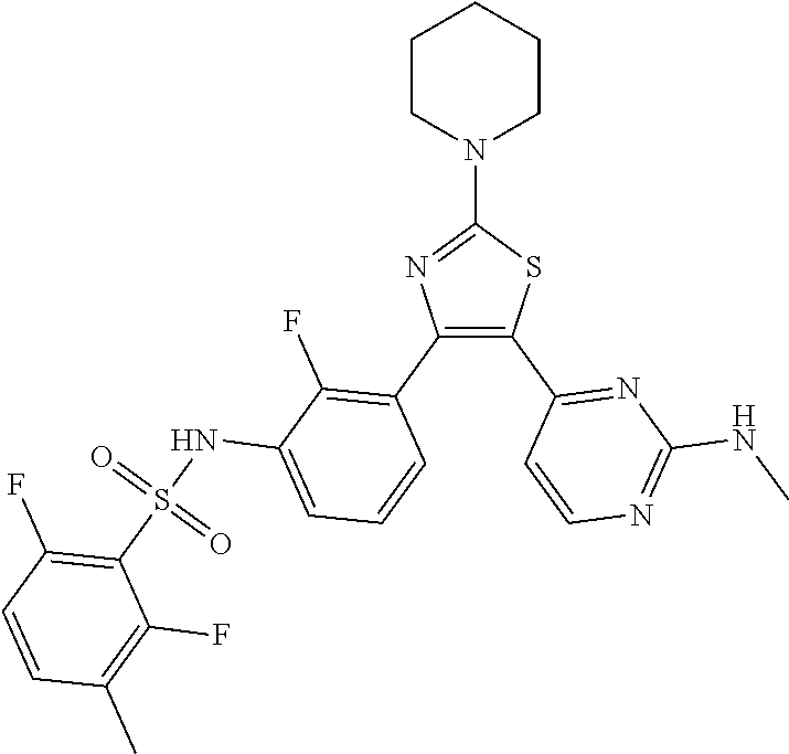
C1(N2CCCCC2)=NC(C2=C(F)C(NS(C3=C(F)C=CC(C)=C3F)(=O)=O)=CC=C2)=C(C2=NC(NC)=NC=C2)S1
